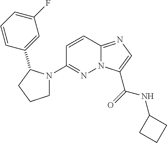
N12C(=NC=C1C(=O)NC1CCC1)C=CC(N1CCCC1C1=CC(F)=CC=C1)=N2
